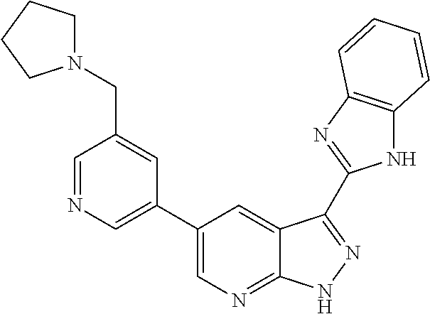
N1C2=C(N=C1C1=NNC3=NC=C(C4=CN=CC(CN5CCCC5)=C4)C=C31)C=CC=C2
